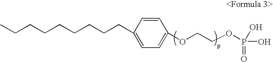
C1=CC(CCCCCCCCC)=CC=C1OCCOP(O)(=O)O
